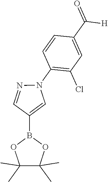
C1=NN(C2=C(Cl)C=C(C(=O)[H])C=C2)C=C1B1OC(C)(C)C(C)(C)O1
